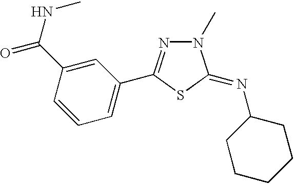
C1=CC(C(NC)=O)=CC(C2=NN(C)C(=NC3CCCCC3)S2)=C1
